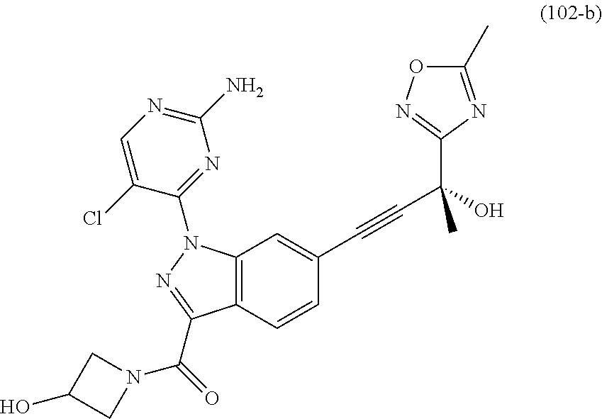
C12=C(C=CC(C#CC(C3=NOC(C)=N3)(O)C)=C1)C(C(N1CC(O)C1)=O)=NN2C1=NC(N)=NC=C1Cl
